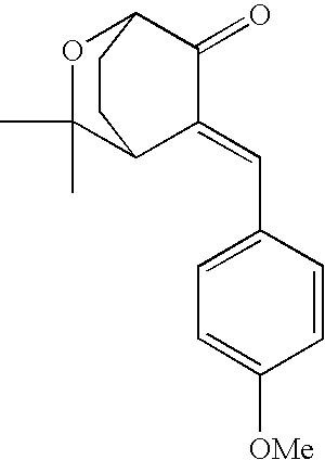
C1=CC(C=C2C(=O)C3OC(C)(C)C2CC3)=CC=C1[OMe]
